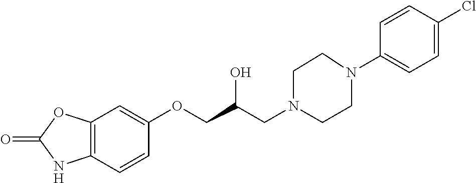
C12=C(C=CC(OCC(CN3CCN(C4=CC=C(Cl)C=C4)CC3)O)=C1)NC(=O)O2
